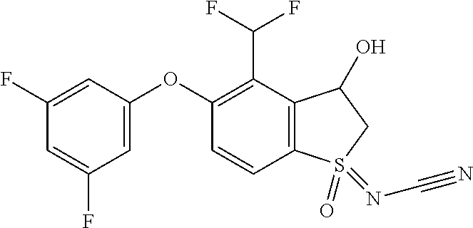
O(C1=CC(F)=CC(F)=C1)C1=C(C(F)F)C2=C(C=C1)S(=O)(=NC#N)CC2O
